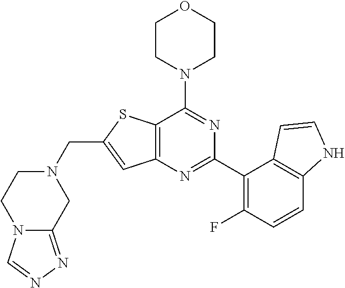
C12=C(N=C(C3=C(F)C=CC4=C3C=CN4)N=C1N1CCOCC1)C=C(CN1CCN3C(=NN=C3)C1)S2
